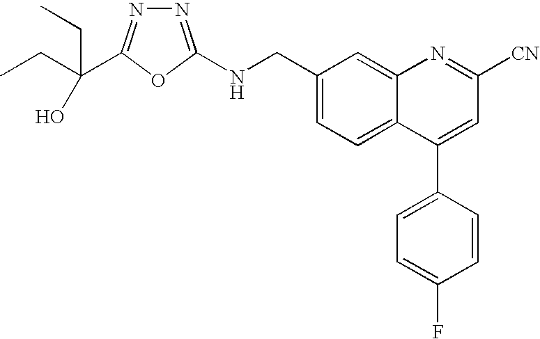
C1(CNC2=NN=C(C(CC)(O)CC)O2)=CC=C2C(=C1)N=C([CN])C=C2C1=CC=C(F)C=C1
